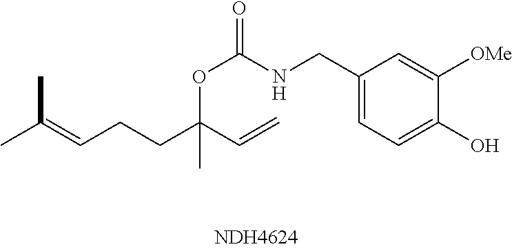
CC(=CCCC(C=C)(OC(NCC1=CC=C(O)C([OMe])=C1)=O)C)C
